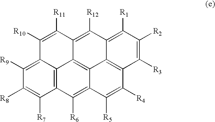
[R9]C1=C2C([R10])=C([R11])C3=C([R12])C4=C([R1])C([R2])=C([R3])C5=C4C4=C3C2=C(C([R7])=C1[R8])C([R6])=C4C([R5])=C5[R4]
